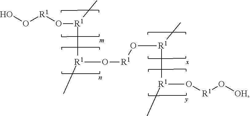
O([R1](C)[R1](C)O[R1]O[R1](C)[R1](C)O[R1]O[OH])[R1]OO
